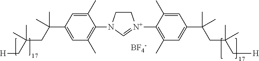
C1(C)=CC(C(CC(C[H])(C)C)(C)C)=CC(C)=C1N1CC[N+](C2=C(C)C=C(C(C)(CC(C[H])(C)C)C)C=C2C)=C1.[BF4-]
